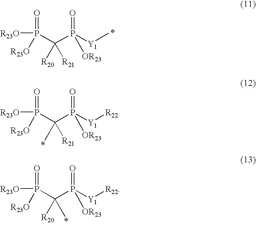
[R23O]P(C(P([Y1]C)(=O)[OR23])([R20])[R21])(=O)[R23O].[R23O]P(C(P([Y1][R22])(=O)[OR23])(C)[R21])(=O)[R23O].[R23O]P(C(P([Y1][R22])(=O)[OR23])([R20])C)(=O)[R23O]
